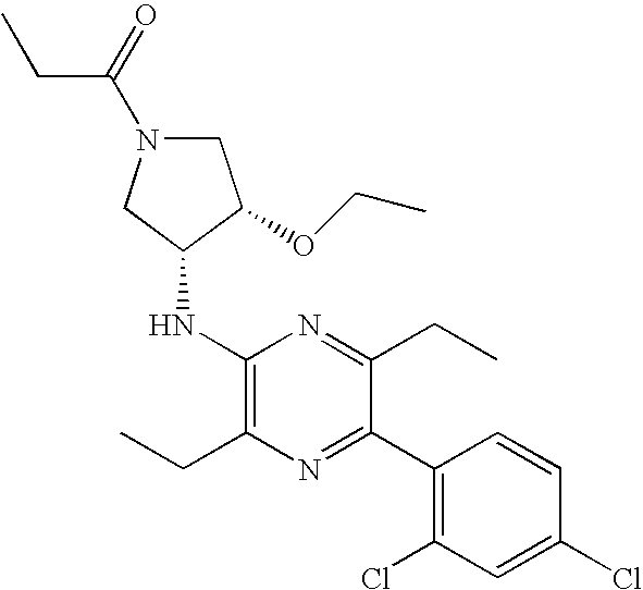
C1(NC2CN(C(=O)CC)CC2OCC)=C(CC)N=C(C2=C(Cl)C=C(Cl)C=C2)C(CC)=N1
